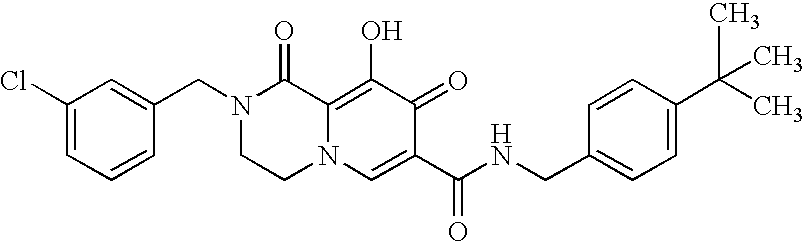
C1(Cl)=CC=CC(CN2CCN3C(=C(O)C(=O)C(C(NCC4=CC=C(C(C)(C)C)C=C4)=O)=C3)C2=O)=C1
